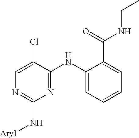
C1(NC2=NC(N[Aryl])=NC=C2Cl)=CC=CC=C1C(=O)NCC
